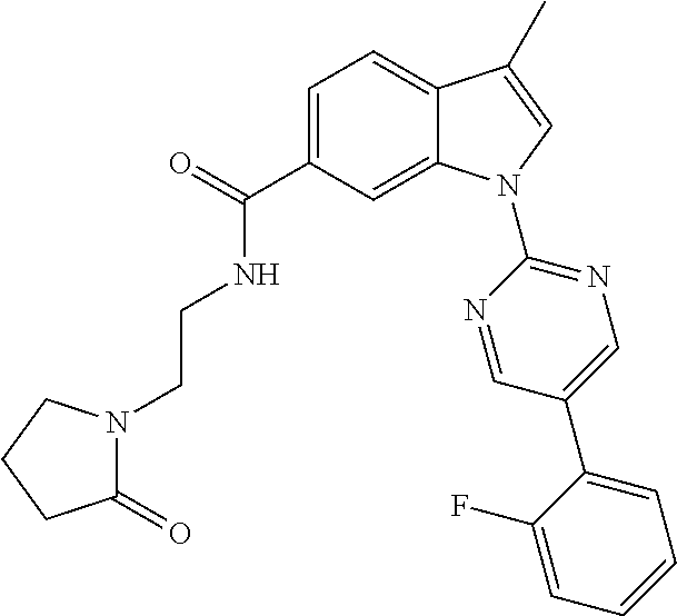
O=C(C1=CC=C2C(=C1)N(C1=NC=C(C3=CC=CC=C3F)C=N1)C=C2C)NCCN1C(=O)CCC1
